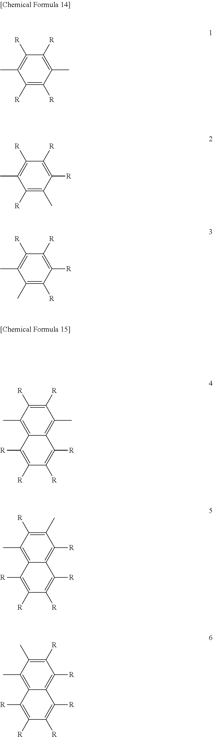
C1([R])=C([R])C(C)=C([R])C([R])=C1C.C1([R])=C(C)C([R])=C([R])C([R])=C1C.C1(C)=C([R])C([R])=C([R])C([R])=C1C.C12=C(C)C([R])=C([R])C(C)=C1C([R])=C([R])C([R])=C2[R].C12=C(C)C([R])=C(C)C([R])=C1C([R])=C([R])C([R])=C2[R].C12=C(C)C(C)=C([R])C([R])=C1C([R])=C([R])C([R])=C2[R]
